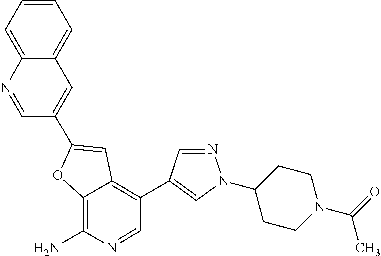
C12=C(N)N=CC(C3=CN(C4CCN(C(=O)C)CC4)N=C3)=C1C=C(C1=CC3=CC=CC=C3N=C1)O2
